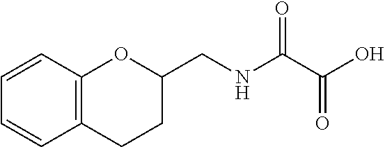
C(NC(C(O)=O)=O)C1OC2=C(CC1)C=CC=C2
